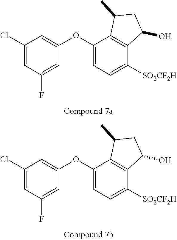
C1(Cl)=CC(F)=CC(OC2=CC=C([SO2CF2H])C3=C2C(C)CC3O)=C1.C1(Cl)=CC(F)=CC(OC2=CC=C([SO2CF2H])C3=C2C(C)CC3O)=C1
